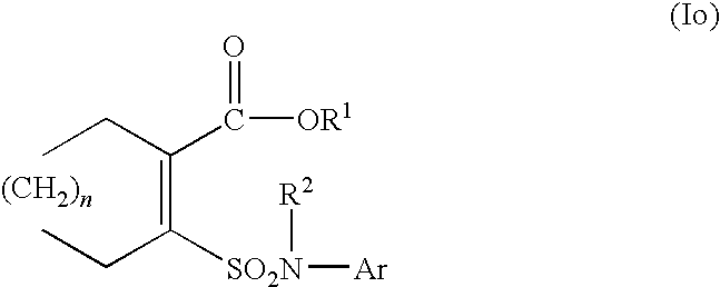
CCC(=C(CC)[SO2N]([Ar])[R2])C([OR1])=O
